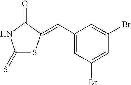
C1(=S)SC(=CC2=CC(Br)=CC(Br)=C2)C(=O)N1
